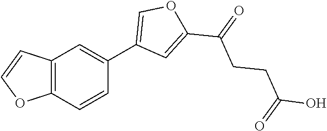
C12=C(C=CC(C3=COC(C(CCC(O)=O)=O)=C3)=C1)OC=C2
